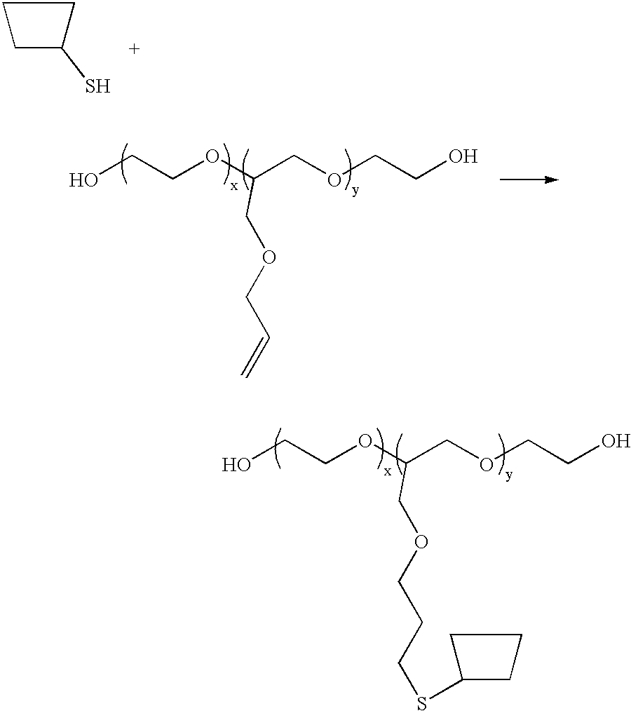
C1CC(S)C1.OCCOC(COCCO)COCC=C.C1C(SCCCOCC(OCCO)COCCO)CC1
